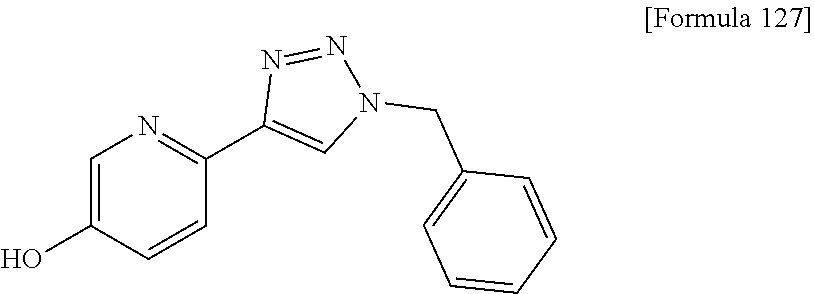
C1=C(O)C=CC(C2=CN(CC3=CC=CC=C3)N=N2)=N1
